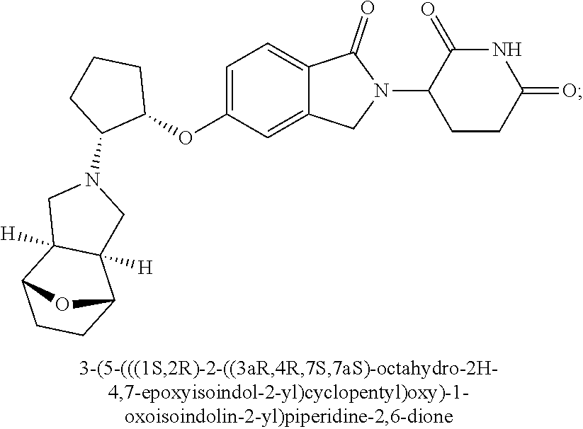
C1=C(OC2CCCC2N2CC3([H])C([H])(C2)C2CCC3O2)C=C2C(=C1)C(=O)N(C1CCC(=O)NC1=O)C2
